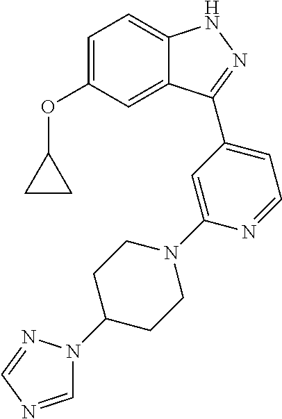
C1=C(OC2CC2)C=C2C(=C1)NN=C2C1=CC=NC(N2CCC(N3C=NC=N3)CC2)=C1
